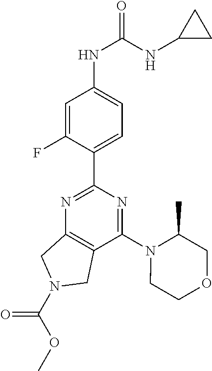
C1(C2=NC3=C(C(N4CCOCC4C)=N2)CN(C(=O)OC)C3)=CC=C(NC(=O)NC2CC2)C=C1F
